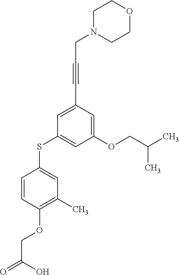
C1=C(SC2=CC(C)=C(OCC(O)=O)C=C2)C=C(C#CCN2CCOCC2)C=C1OCC(C)C
